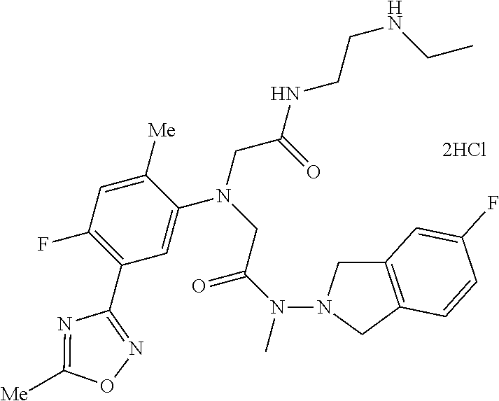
C12=C(CN(N(C)C(=O)CN(CC(=O)NCCNCC)C3=CC(C4=NOC([Me])=N4)=C(F)C=C3[Me])C1)C=C(F)C=C2
